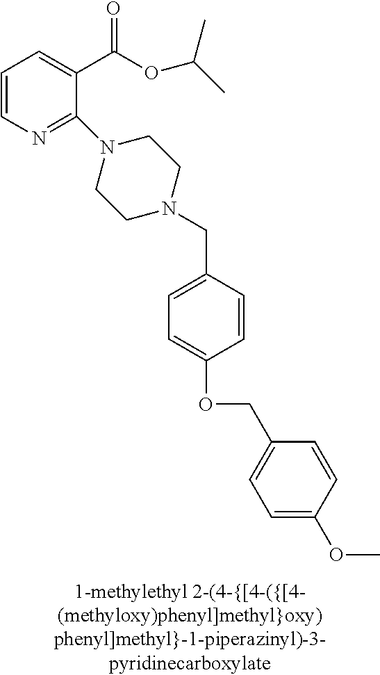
C1=CN=C(N2CCN(CC3=CC=C(OCC4=CC=C(OC)C=C4)C=C3)CC2)C(C(OC(C)C)=O)=C1
